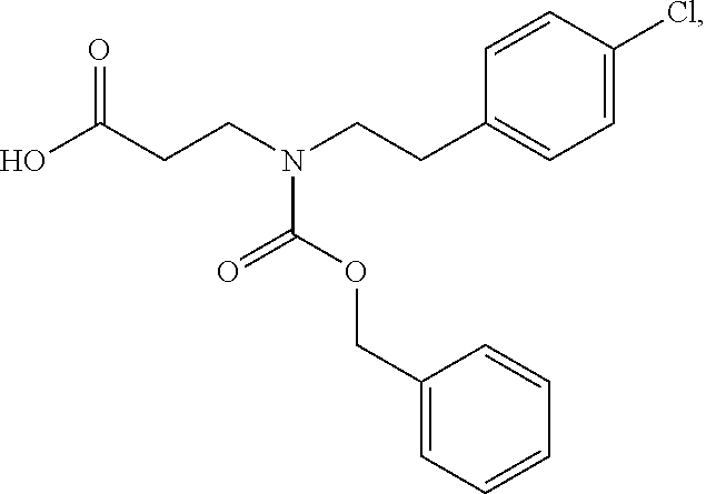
OC(CCN(CCC1=CC=C(Cl)C=C1)C(OCC1=CC=CC=C1)=O)=O
